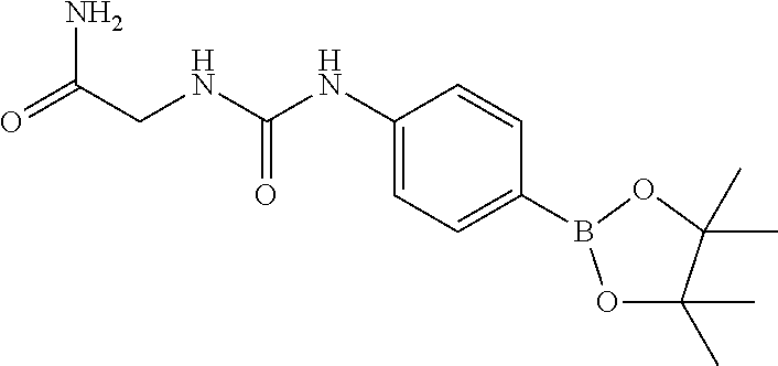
C1(NC(NCC(=O)N)=O)=CC=C(B2OC(C)(C)C(C)(C)O2)C=C1
